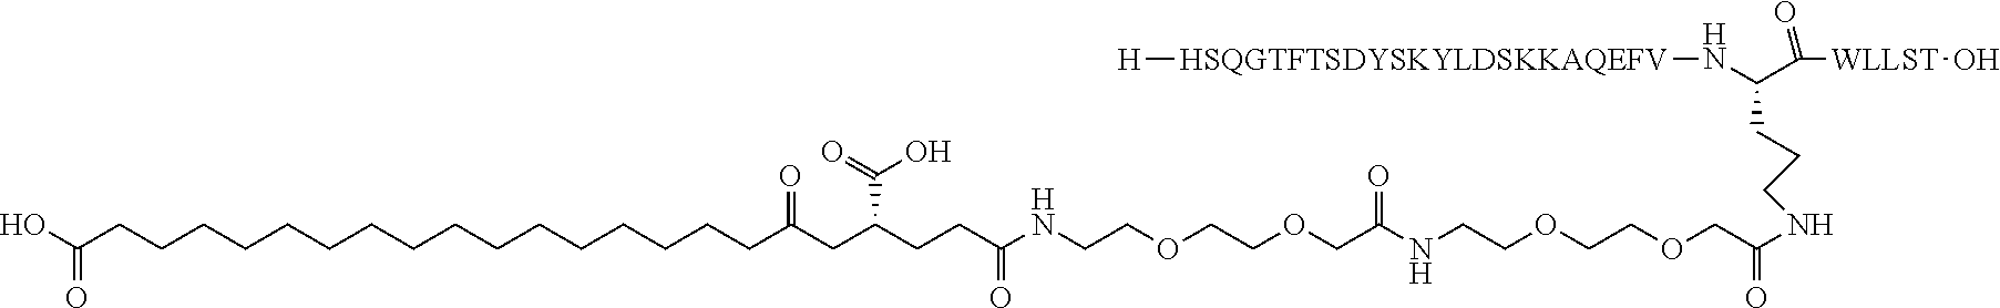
[H].N([HSQGTFTSDYSKYLDSKKAQEFV][H])C(C([WLLST]O)=O)CCCNC(COCCOCCNC(COCCOCCNC(CCC(CC(CCCCCCCCCCCCCCCCC(O)=O)=O)C(=O)O)=O)=O)=O
